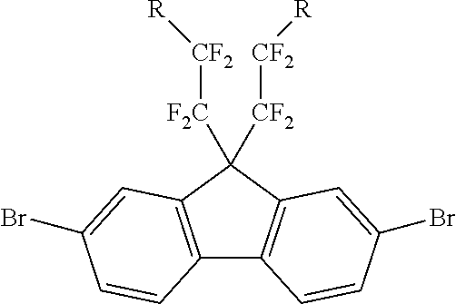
C12=C(C([CF2][CF2][R])([F2C][CF2][R])C3=C1C=CC(Br)=C3)C=C(Br)C=C2
